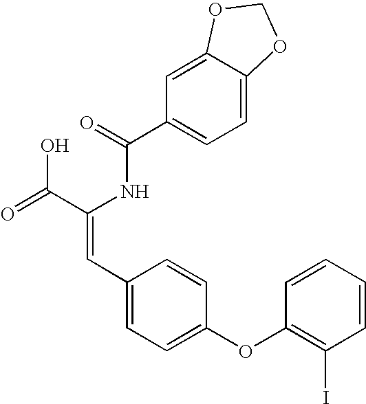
C(=O)(NC(C(=O)O)=CC1=CC=C(OC2=C(I)C=CC=C2)C=C1)C1=CC=C2C(=C1)OCO2
